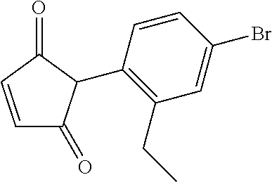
C1=CC(=O)C(C2=C(CC)C=C(Br)C=C2)C1=O
